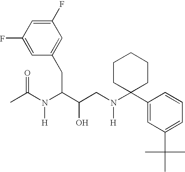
C1(F)=CC(CC(C(CN(C2(C3=CC(C(C)(C)C)=CC=C3)CCCCC2)[H])O)N(C(C)=O)[H])=CC(F)=C1
